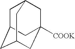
C1C2CC3CC([COOK])(CC1C3)C2
